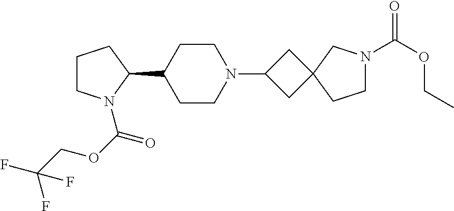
C1CN(C(OCC(F)(F)F)=O)C(C2CCN(C3CC4(C3)CCN(C(OCC)=O)C4)CC2)C1
